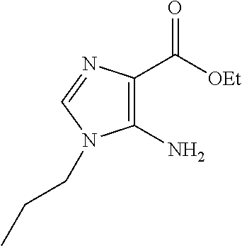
C1(N)=C(C([OEt])=O)N=CN1CCC
